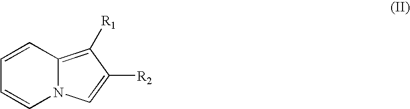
C1=CC2=C([R1])C([R2])=CN2C=C1
